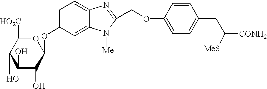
C1=C(OC2OC([HO2C])C(O)C(O)C2O)C=C2C(=C1)N=C(COC1=CC=C(CC([CONH2])[MeS])C=C1)N2[Me]
